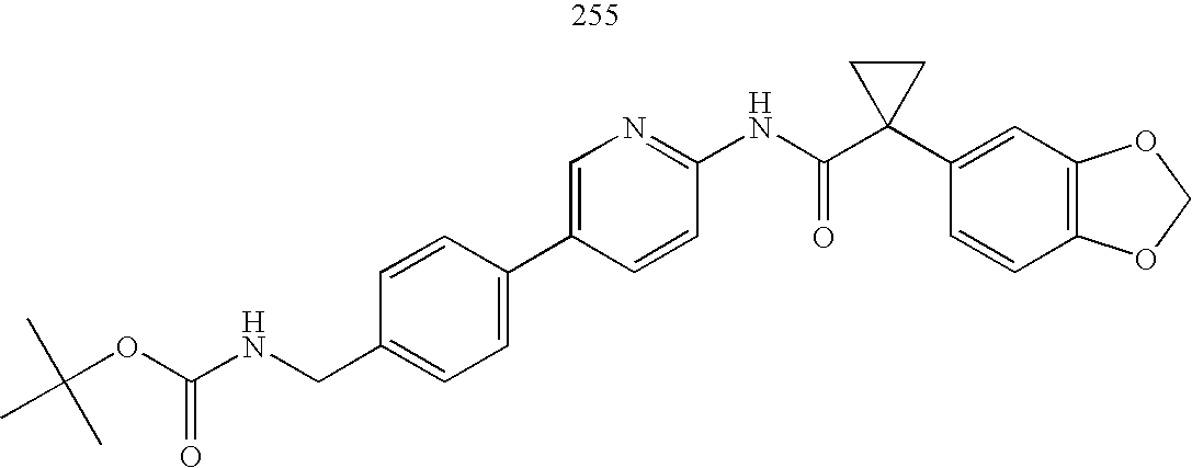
C1=CC(C2=CN=C(NC(C3(C4=CC5=C(C=C4)OCO5)CC3)=O)C=C2)=CC=C1CNC(OC(C)(C)C)=O
